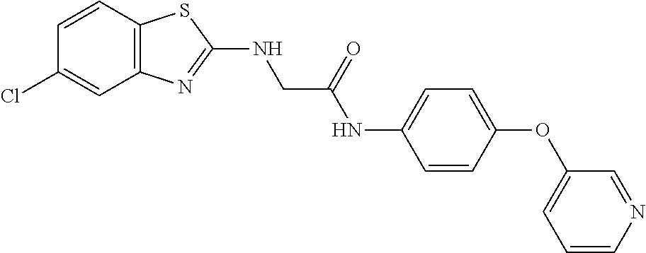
C12=C(C=CC(Cl)=C1)SC(NCC(NC1=CC=C(OC3=CC=CN=C3)C=C1)=O)=N2
